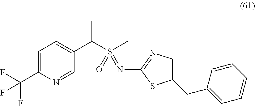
C1=C(C(F)(F)F)N=CC(C(S(C)(=O)=NC2=NC=C(CC3=CC=CC=C3)S2)C)=C1
